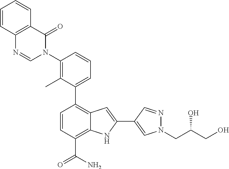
C1(C2=C3C(=C(C(=O)N)C=C2)NC(C2=CN(CC(CO)O)N=C2)=C3)=CC=CC(N2C(=O)C3=C(N=C2)C=CC=C3)=C1C
